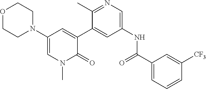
O1CCN(C2=CN(C)C(=O)C(C3=CC(NC(C4=CC=CC([CF3])=C4)=O)=CN=C3C)=C2)CC1
